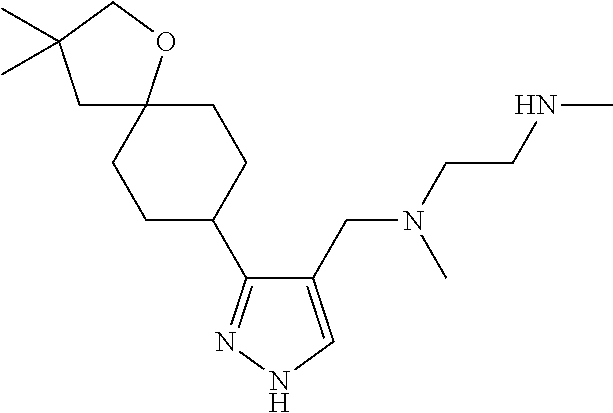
C1(CN(C)CCNC)=CNN=C1C1CCC2(CC1)CC(C)(C)CO2
